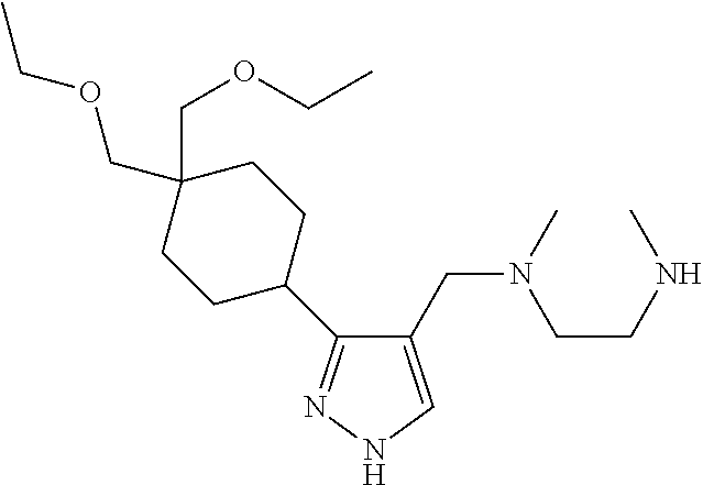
C1(CN(C)CCNC)=CNN=C1C1CCC(COCC)(COCC)CC1
